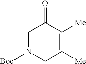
C1N([Boc])CC([Me])=C([Me])C1=O
